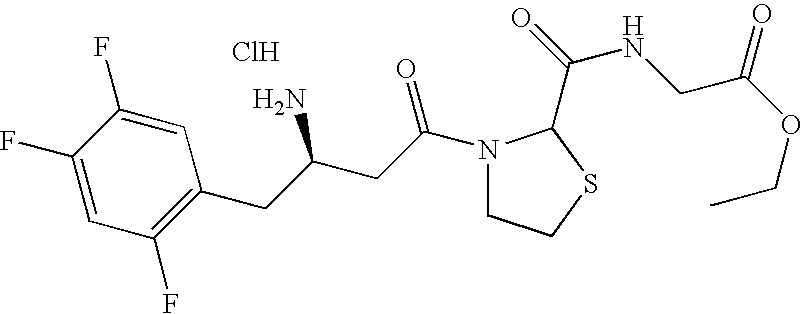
Cl.C1(F)=CC(F)=C(CC(CC(=O)N2CCSC2C(=O)NCC(OCC)=O)N)C=C1F
